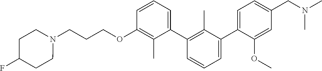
C1(OCCCN2CCC(F)CC2)=C(C)C(C2=C(C)C(C3=CC=C(CN(C)C)C=C3OC)=CC=C2)=CC=C1
